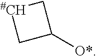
[O*]C1C[#CH]C1
